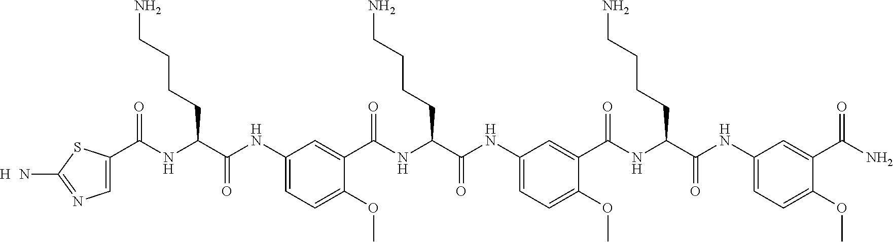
C(NC(C(NC1=CC=C(OC)C(C(NC(C(NC2=CC=C(OC)C(C(NC(C(NC3=CC=C(OC)C(C(N)=O)=C3)=O)CCCCN)=O)=C2)=O)CCCCN)=O)=C1)=O)CCCCN)(=O)C1=CN=C(N)S1.[H]
